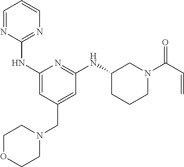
C1(NC2=CC(CN3CCOCC3)=CC(NC3CCCN(C(C=C)=O)C3)=N2)=NC=CC=N1
